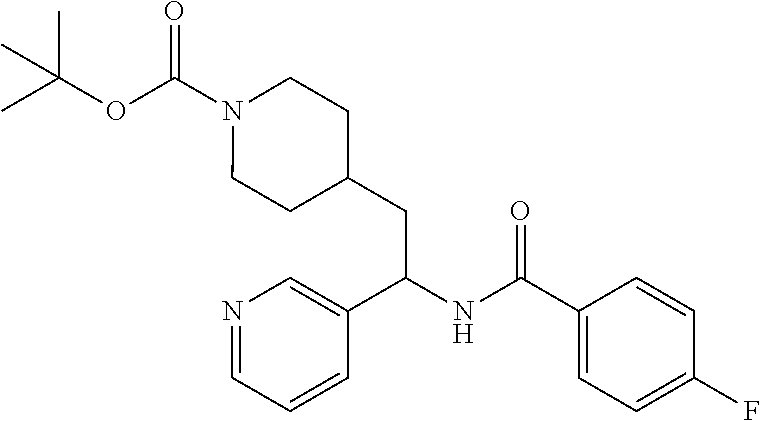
CC(OC(N1CCC(CC(NC(C2=CC=C(F)C=C2)=O)C2=CN=CC=C2)CC1)=O)(C)C
